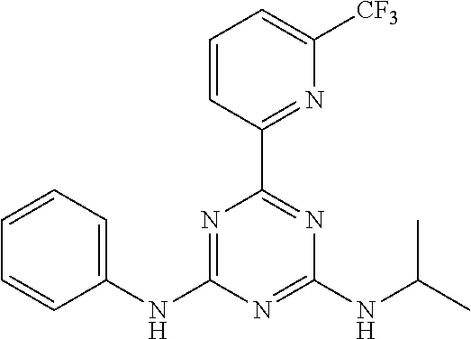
C1(NC2=NC(C3=NC([CF3])=CC=C3)=NC(NC(C)C)=N2)=CC=CC=C1
